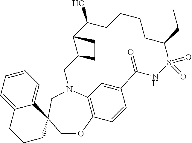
C1=CC=C2C(=C1)C1(CCC2)CN2C3=C(C=CC(=C3)C(=O)NS(=O)(=O)C(CC)CCCCC(O)C3C(C2)CC3)OC1
